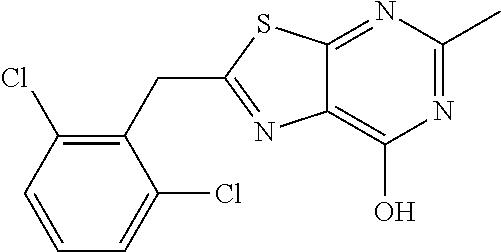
C12=C(O)N=C(C)N=C1SC(CC1=C(Cl)C=CC=C1Cl)=N2
